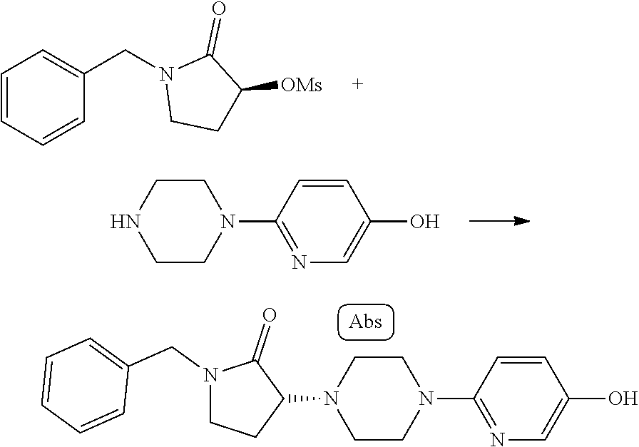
C1=CC=CC(CN2CCC([OMs])C2=O)=C1.C1=CC(N2CCNCC2)=NC=C1O.C1=CC(N2CCN(C3C(=O)N(CC4=CC=CC=C4)CC3)CC2)=NC=C1O
